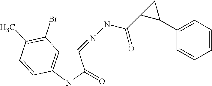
C1(=NNC(=O)C2C(C3=CC=CC=C3)C2)C2=C(NC1=O)C=CC(C)=C2Br
